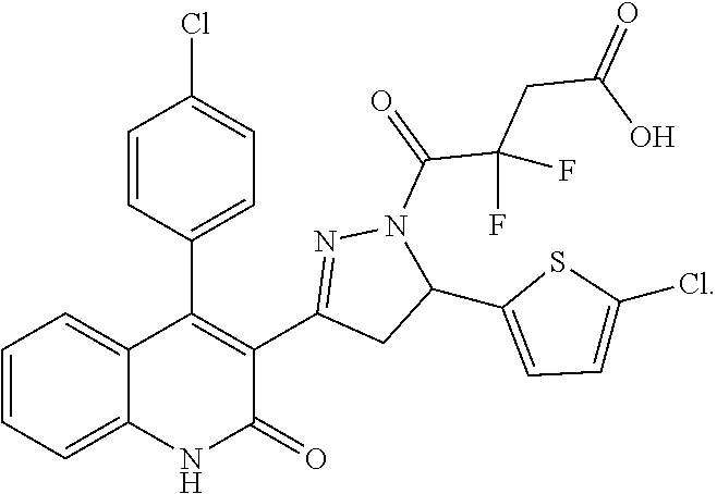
C12=CC=CC=C1C(C1=CC=C(Cl)C=C1)=C(C1=NN(C(=O)C(CC(=O)O)(F)F)C(C3=CC=C(Cl)S3)C1)C(=O)N2
